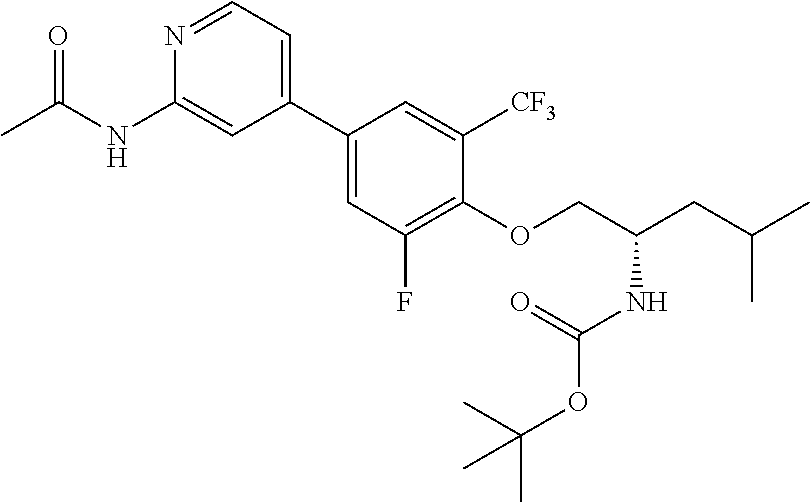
N1=CC=C(C2=CC(F)=C(OCC(CC(C)C)NC(OC(C)(C)C)=O)C([CF3])=C2)C=C1NC(C)=O
